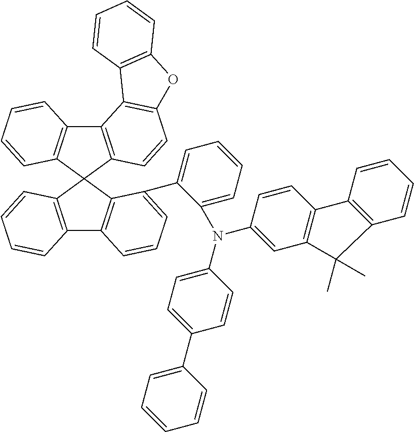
C12=C(C3(C4=C1C=CC=C4)C1=C(C4=C3C(C3=CC=CC=C3N(C3=CC5=C(C=C3)C3=C(C=CC=C3)C5(C)C)C3=CC=C(C5=CC=CC=C5)C=C3)=CC=C4)C=CC=C1)C=CC1=C2C2=C(O1)C=CC=C2
